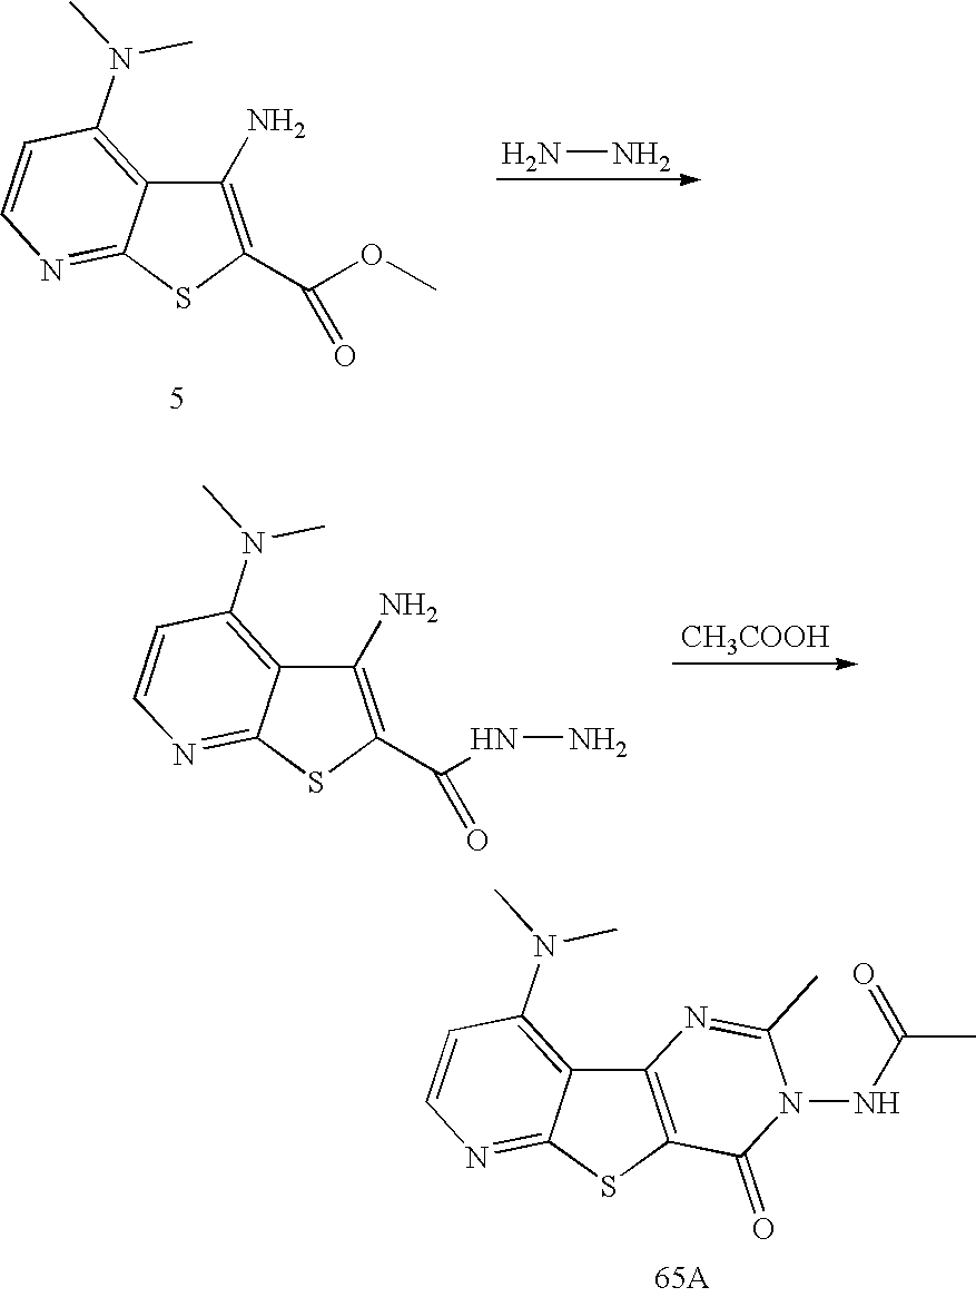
C1(N)=C(C(OC)=O)SC2=NC=CC(N(C)C)=C12.NN.C1(N)=C(C(NN)=O)SC2=NC=CC(N(C)C)=C12.[CH3COOH].C12=C(SC3=NC=CC(N(C)C)=C13)C(=O)N(NC(C)=O)C(C)=N2
